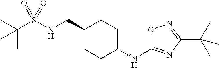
C(S(NCC1CCC(NC2=NC(C(C)(C)C)=NO2)CC1)(=O)=O)(C)(C)C
